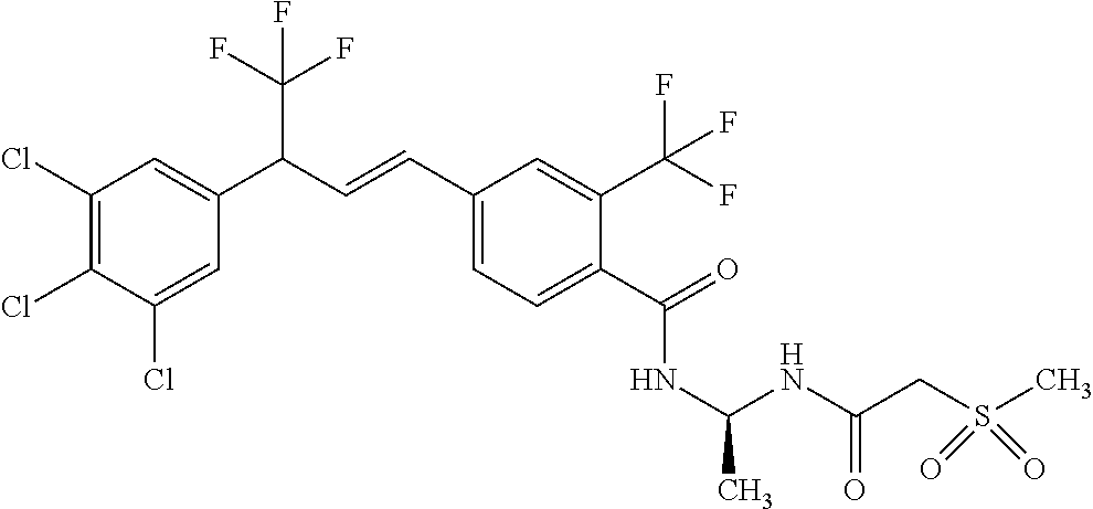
C1(Cl)=C(Cl)C(Cl)=CC(C(C=CC2=CC=C(C(=O)NC(NC(CS(C)(=O)=O)=O)C)C(C(F)(F)F)=C2)C(F)(F)F)=C1
